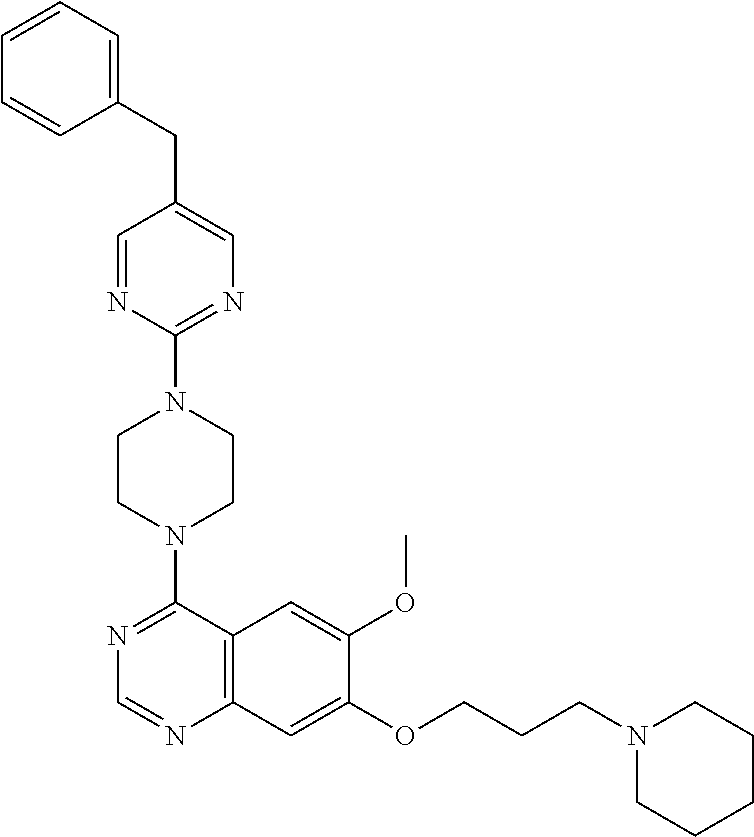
C1(CC2=CN=C(N3CCN(C4=NC=NC5=C4C=C(OC)C(OCCCN4CCCCC4)=C5)CC3)N=C2)=CC=CC=C1
